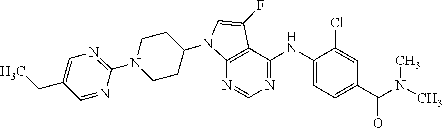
N1=CN=C(NC2=CC=C(C(N(C)C)=O)C=C2Cl)C2=C1N(C1CCN(C3=NC=C(CC)C=N3)CC1)C=C2F
